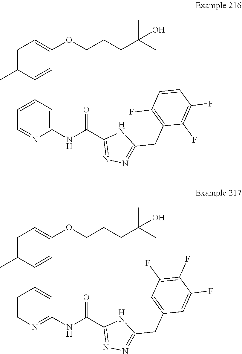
C1(C)=CC=C(OCCCC(C)(C)O)C=C1C1=CC=NC(NC(C2=NN=C(CC3=C(F)C=CC(F)=C3F)N2)=O)=C1.C1=C(C2=CC(NC(C3=NN=C(CC4=CC(F)=C(F)C(F)=C4)N3)=O)=NC=C2)C(C)=CC=C1OCCCC(C)(C)O
